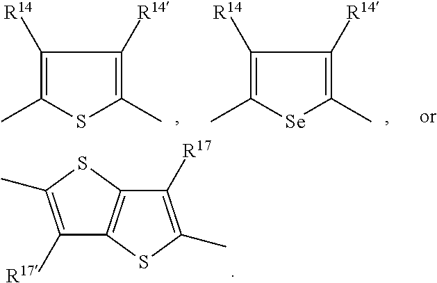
C1([R17])=C(C)SC2=C1SC(C)=C2[R17].C1([R14])=C(C)SC(C)=C1[R14].C1([R14])=C(C)[Se]C(C)=C1[R14]
